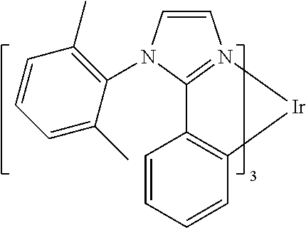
C1=CC=CC2=C1C1=N([Ir]2)C=CN1C1=C(C)C=CC=C1C
